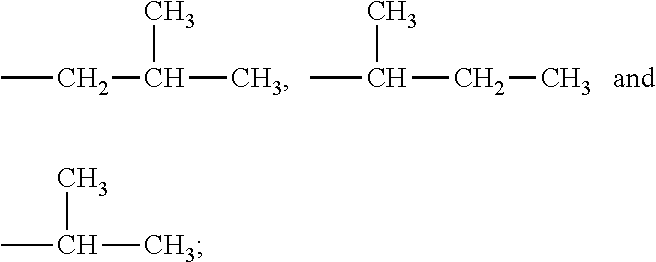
CCC(C)C.CC(C)CC.CC(C)C
